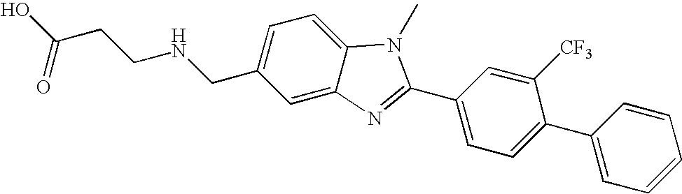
OC(CCNCC1=CC=C2C(=C1)N=C(C1=CC=C(C3=CC=CC=C3)C([CF3])=C1)N2C)=O
